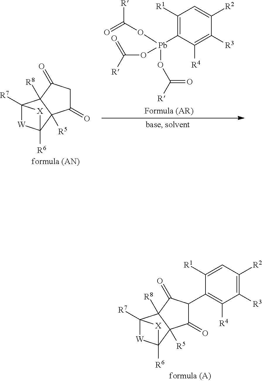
C1(=O)C2([R5])C([R8])(C(=O)C1C1=C([R4])C([R3])=C([R2])C=C1[R1])C1([R7])[W]C2([R6])[X]1.C1(=O)CC(=O)C2([R8])C1([R5])C1([R6])[W]C2([R7])[X]1.C1([R1])=C([Pb](OC(=O)[R])(OC([R])=O)OC([R])=O)C([R4])=C([R3])C([R2])=C1
